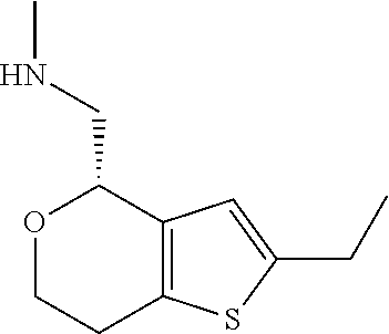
O1CCC2=C(C1CNC)C=C(CC)S2
